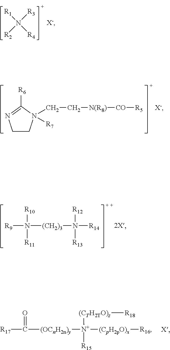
[R1]N([R2])([R3])[R4].[X-].C1CN(CC[N(R8)][CO][R5])([R7])C([R6])=N1.[X-].[R9]N([(CH2)3]N([R14])([R13])[R12])([R10])[R11].[R17]C([(OCnH2n)y][N+]([R15])([(CTH2TO)z][R18])[(CpH2pO)x][R16])=O
